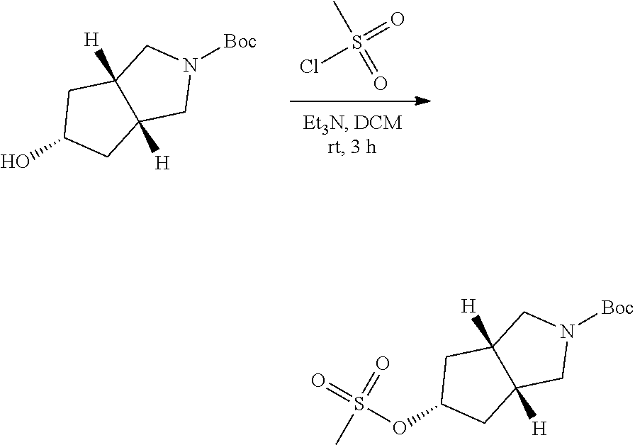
ClS(=O)(C)=O.N1([Boc])CC2([H])C([H])(C1)CC(O)C2.N1([Boc])CC2([H])C([H])(C1)CC(OS(=O)(=O)C)C2
